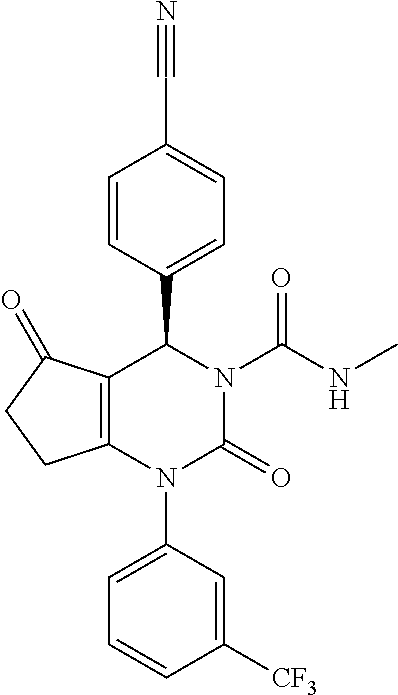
C12=C(N(C3=CC=CC([CF3])=C3)C(=O)N(C(NC)=O)C1C1=CC=C(C#N)C=C1)CCC2=O
